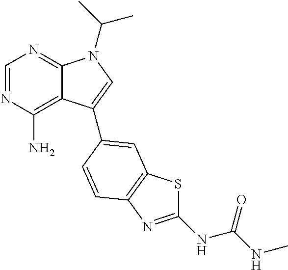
N1=CN=C2C(=C1N)C(C1=CC3=C(N=C(NC(=O)NC)S3)C=C1)=CN2C(C)C
